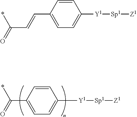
C1=CC(C(=O)*)=CC=C1[Y1][Sp1][Z1].C1=CC(C=CC(=O)*)=CC=C1[Y1][Sp1][Z1]
